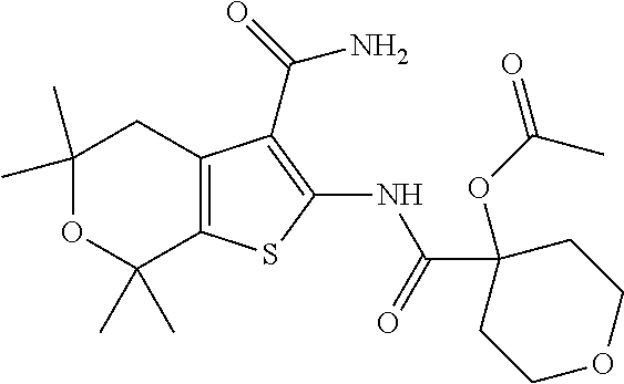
C1(C)(C)OC(C)(C)C2=C(C1)C(C(=O)N)=C(NC(C1(OC(=O)C)CCOCC1)=O)S2
